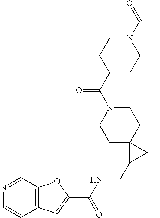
C1C2(CCN(C(C3CCN(C(=O)C)CC3)=O)C1)C(CNC(C1=CC3=C(O1)C=NC=C3)=O)C2
